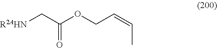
[R2AHN]CC(OCC=CC)=O
